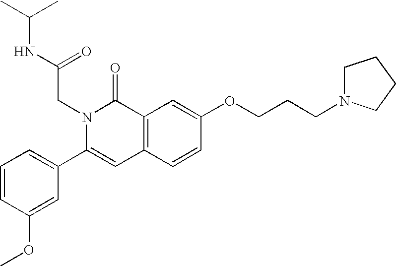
C1=CC(OC)=CC(C2=CC3=C(C(=O)N2CC(=O)NC(C)C)C=C(OCCCN2CCCC2)C=C3)=C1
